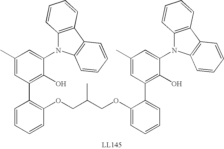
C1(OCC(COC2=C(C3=C(O)C(N4C5=C(C6=C4C=CC=C6)C=CC=C5)=CC(C)=C3)C=CC=C2)C)=CC=CC=C1C1=C(O)C(N2C3=C(C4=C2C=CC=C4)C=CC=C3)=CC(C)=C1
